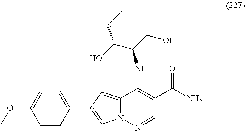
N12C(=CC(C3=CC=C(OC)C=C3)=C1)C(NC(CO)C(O)CC)=C(C(N)=O)C=N2
